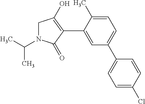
N1(C(C)C)CC(O)=C(C2=CC(C3=CC=C(Cl)C=C3)=CC=C2C)C1=O
